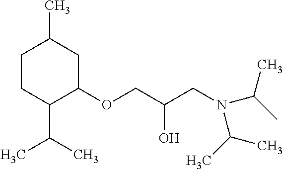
C1CC(C(C)C)C(OCC(CN(C(C)C)C(C)C)O)CC1C
